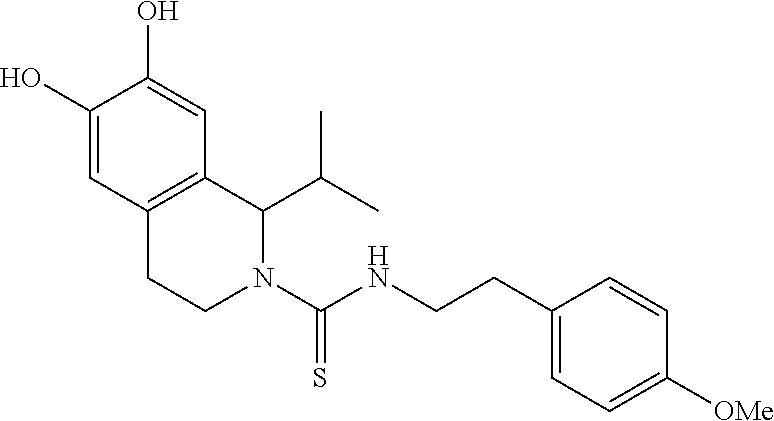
C1(CCNC(N2C(C(C)C)C3=C(CC2)C=C(O)C(O)=C3)=S)=CC=C([OMe])C=C1
